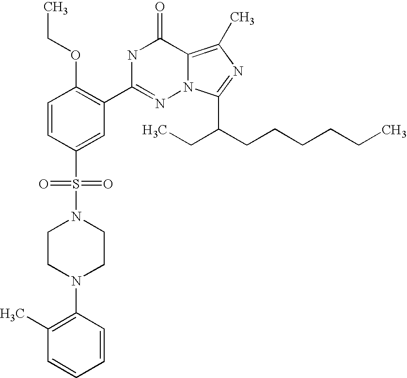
C1=CC(S(N2CCN(C3=C(C)C=CC=C3)CC2)(=O)=O)=CC(C2=NN3C(=C(C)N=C3C(CCCCCC)CC)C(=O)N2)=C1OCC
